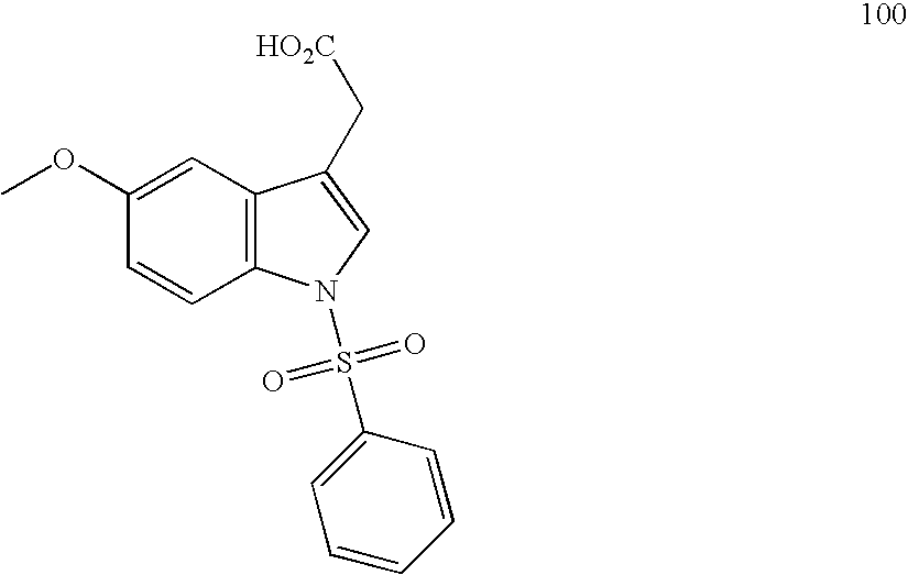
C1(OC)=CC2=C(C=C1)N(S(C1=CC=CC=C1)(=O)=O)C=C2C[HO2C]
